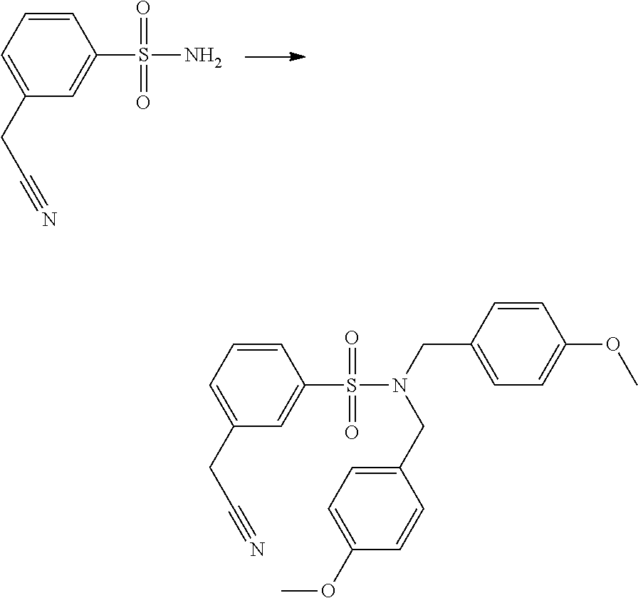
C1=C(CC#N)C=C(S(=O)(=O)N)C=C1.C1=C(CC#N)C=C(S(=O)(=O)N(CC2=CC=C(OC)C=C2)CC2=CC=C(OC)C=C2)C=C1
